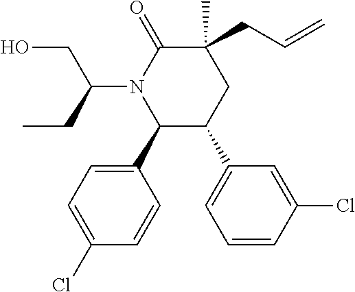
C1(C2=CC=C(Cl)C=C2)C(C2=CC=CC(Cl)=C2)CC(C)(CC=C)C(=O)N1C(CC)CO
